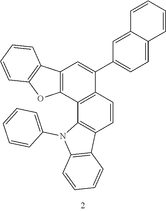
C12=C(C3=C(C(C4=CC=C5C(=C4)C=CC=C5)=C1)C=CC1=C3N(C3=CC=CC=C3)C3=C1C=CC=C3)OC1=C2C=CC=C1
